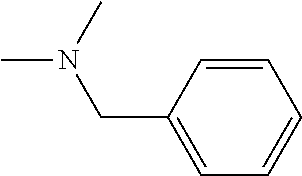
C1=C(CN(C)C)C=CC=C1
